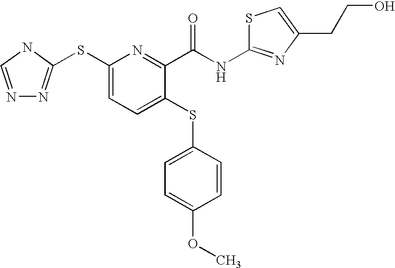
N1=CNC(SC2=CC=C(SC3=CC=C(OC)C=C3)C(C(NC3=NC(CCO)=CS3)=O)=N2)=N1
